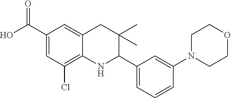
C1(C(O)=O)=CC(Cl)=C2C(=C1)CC(C)(C)C(C1=CC=CC(N3CCOCC3)=C1)N2
